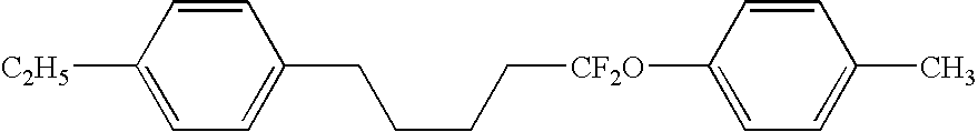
C([CF2O]C1=CC=C(C)C=C1)CCCC1=CC=C([C2H5])C=C1
